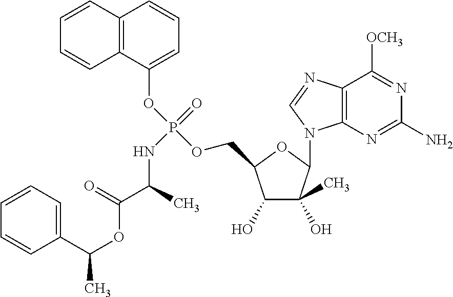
C1(O)C(C)(O)C(N2C3=C(N=C2)C([OCH3])=NC(N)=N3)OC1COP(OC1=CC=CC2=C1C=CC=C2)(=O)NC(C(OC(C1=CC=CC=C1)C)=O)C
